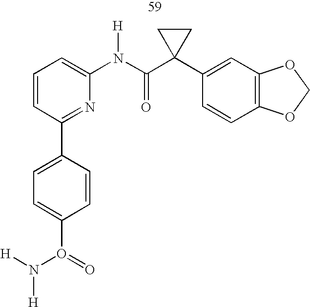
C1=CC(C2=CC=C(O(N([H])[H])=O)C=C2)=NC(N(C(C2(C3=CC4=C(C=C3)OCO4)CC2)=O)[H])=C1
